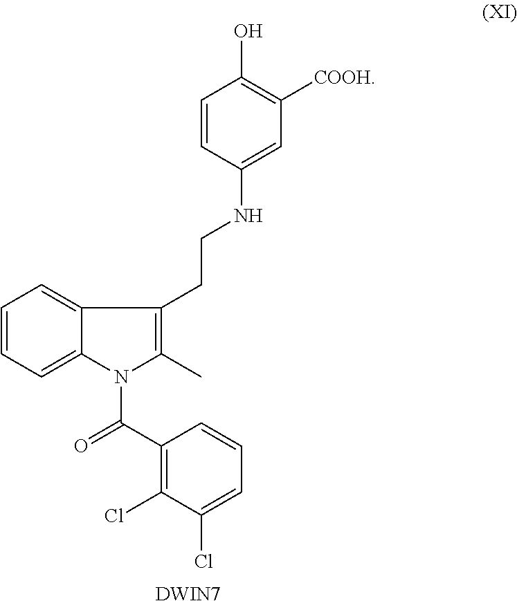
C1=CC=C2C(=C1)C(CCNC1=CC([COOH])=C(O)C=C1)=C(C)N2C(=O)C1=C(Cl)C(Cl)=CC=C1.[DWIN7]
